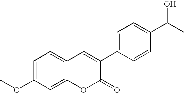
C12=CC=C(OC)C=C1OC(=O)C(C1=CC=C(C(C)O)C=C1)=C2
